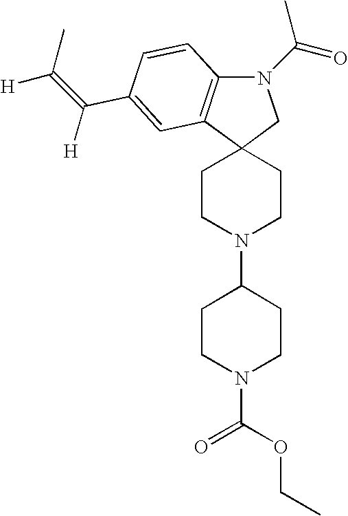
C12(CCN(C3CCN(C(=O)OCC)CC3)CC1)CN(C(C)=O)C1=C2C=C(C(=C(C)[H])[H])C=C1
